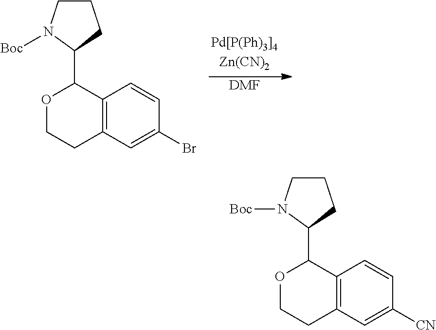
C12=C(C=C(Br)C=C1)CCOC2C1CCCN1[Boc].[DMF].C12=C(C=C([CN])C=C1)CCOC2C1CCCN1[Boc]
